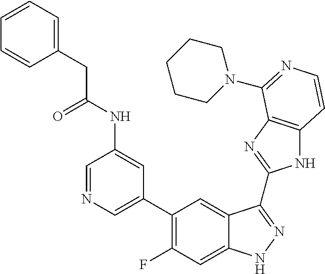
C1=C(C2=C(F)C=C3C(=C2)C(C2=NC4=C(N2)C=CN=C4N2CCCCC2)=NN3)C=C(NC(=O)CC2=CC=CC=C2)C=N1
